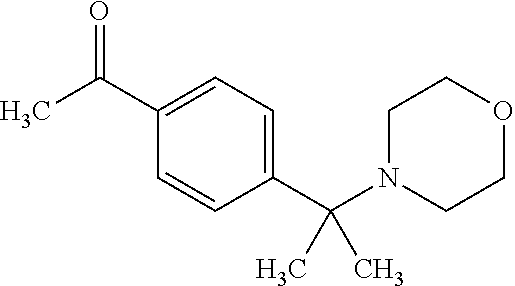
O1CCN(C(C2=CC=C(C(C)=O)C=C2)(C)C)CC1
